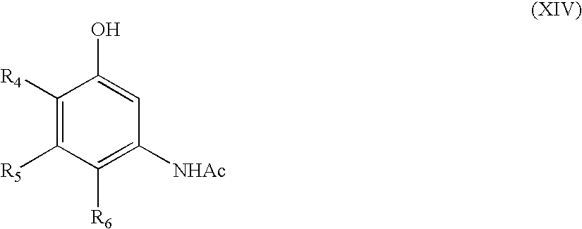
C1([R4])=C([R5])C([R6])=C([NHAc])C=C1O
